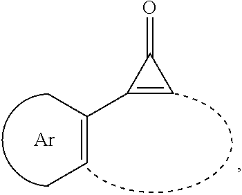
C1(C(=CC)C)=CC1=O.[Ar]
